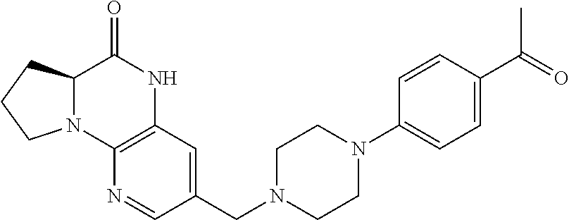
C12=C(C=C(CN3CCN(C4=CC=C(C(C)=O)C=C4)CC3)C=N1)NC(=O)C1N2CCC1
